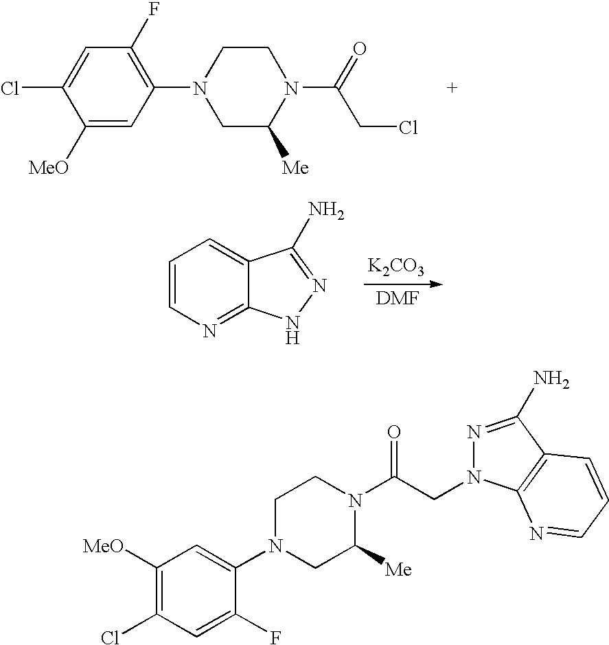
C1([MeO])=CC(N2CC([Me])N(C(=O)CCl)CC2)=C(F)C=C1Cl.[K2CO3].C1=CN=C2C(=C1)C(N)=NN2.N1=C(N)C2=C(N=CC=C2)N1CC(N1C([Me])CN(C2=CC([MeO])=C(Cl)C=C2F)CC1)=O
